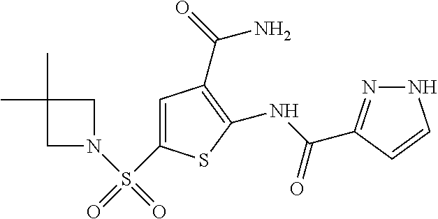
C1(NC(=O)C2=NNC=C2)=C(C(=O)N)C=C(S(=O)(N2CC(C)(C)C2)=O)S1
